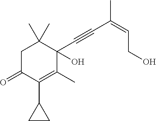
C1C(=O)C(C2CC2)=C(C)C(C#CC(=CCO)C)(O)C1(C)C
